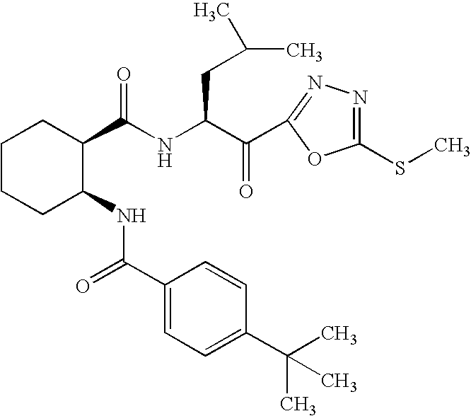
C1CCC(NC(=O)C2=CC=C(C(C)(C)C)C=C2)C(C(NC(C(=O)C2=NN=C(SC)O2)CC(C)C)=O)C1
